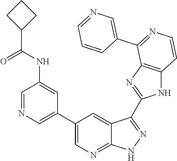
C1=NC=C(C2=CN=C3C(=C2)C(C2=NC4=C(N2)C=CN=C4C2=CN=CC=C2)=NN3)C=C1NC(C1CCC1)=O
